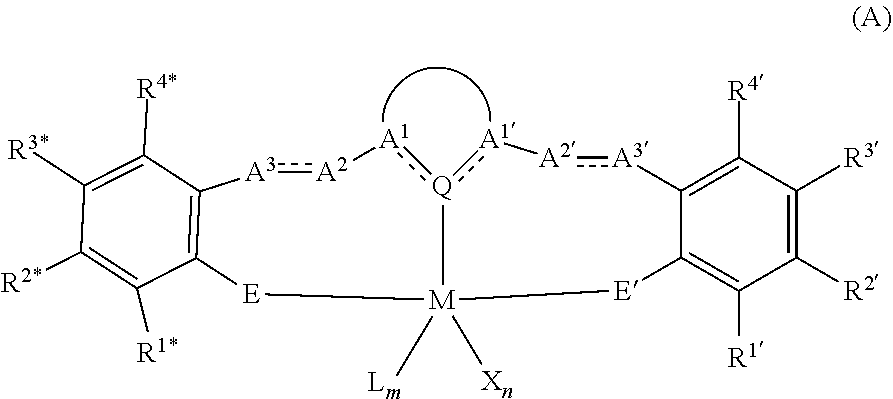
[Q]12:[A1][A2]:[A3]C3=C(C([R1*])=C([R2*])C([R3*])=C3[R4*])[E][M]1([Lm])([Xn])[E]C1=C([R1])C([R2])=C([R3])C([R4])=C1[A3]:[A2][A1]:2
